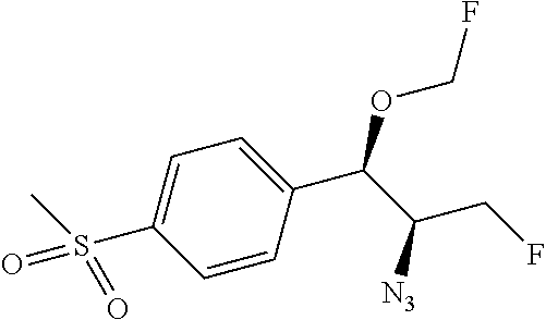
C1=CC(C(C(CF)[N3])OCF)=CC=C1S(C)(=O)=O
